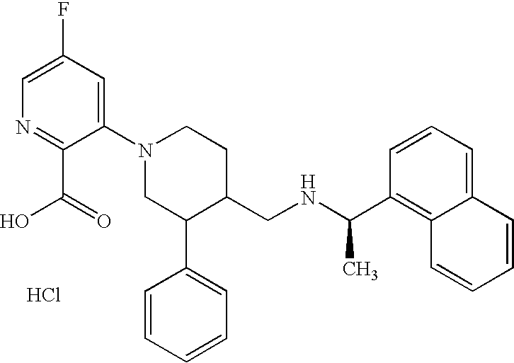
Cl.C1(N2CC(C3=CC=CC=C3)C(CNC(C)C3=C4C(=CC=C3)C=CC=C4)CC2)=CC(F)=CN=C1C(=O)O
